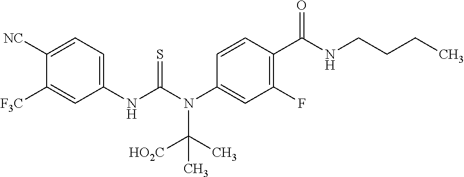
C1([NC])=CC=C(NC(N(C2=CC(F)=C(C(NCCCC)=O)C=C2)C([HO2C])(C)C)=S)C=C1[F3C]
